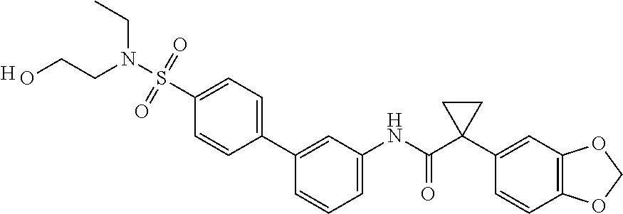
C1=C(NC(C2(C3=CC4=C(C=C3)OCO4)CC2)=O)C=C(C2=CC=C(S(=O)(=O)N(CC)CCO)C=C2)C=C1.[H]
